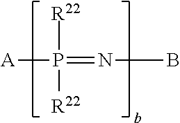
[A]P(=NB)([R22])[R22]
